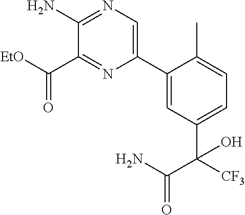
C1(C2=CC(C([CF3])(C(N)=O)O)=CC=C2C)=CN=C(N)C(C([EtO])=O)=N1
